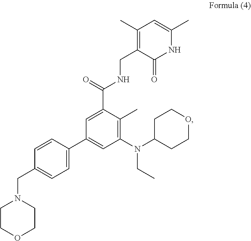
C1=C(C(NCC2=C(C)C=C(C)NC2=O)=O)C(C)=C(N(CC)C2CCOCC2)C=C1C1=CC=C(CN2CCOCC2)C=C1
